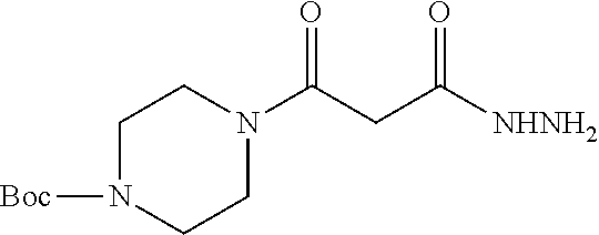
C1N([Boc])CCN(C(=O)CC(=O)[NHNH2])C1
